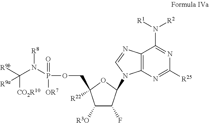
C1([R3O])C(F)C(N2C3=C(C(N([R1])[R2])=NC([R25])=N3)N=C2)OC1([R22])COP(N(C([R9b])([CO2R10])[R9a])[R8])(=O)[OR7]
